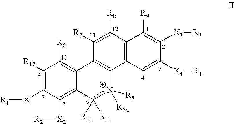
C1([R12])=C([X1][R1])C([X2][R2])=C2C(=C1[R6])C1=C([n+]([R5])([R5a])c2([R10])[R11])C2=C(C([R8])=C1[R7])C([R9])=C([X3][R3])C([X4][R4])=C2
